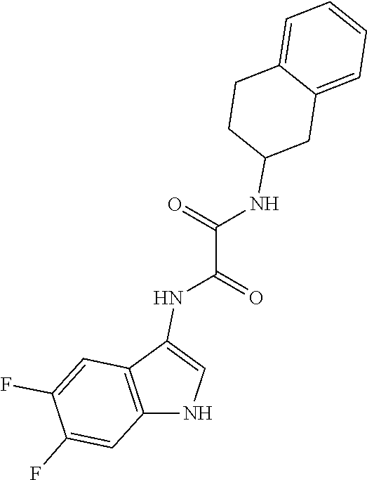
C1C(NC(C(NC2=CNC3=C2C=C(F)C(F)=C3)=O)=O)CC2=CC=CC=C2C1
